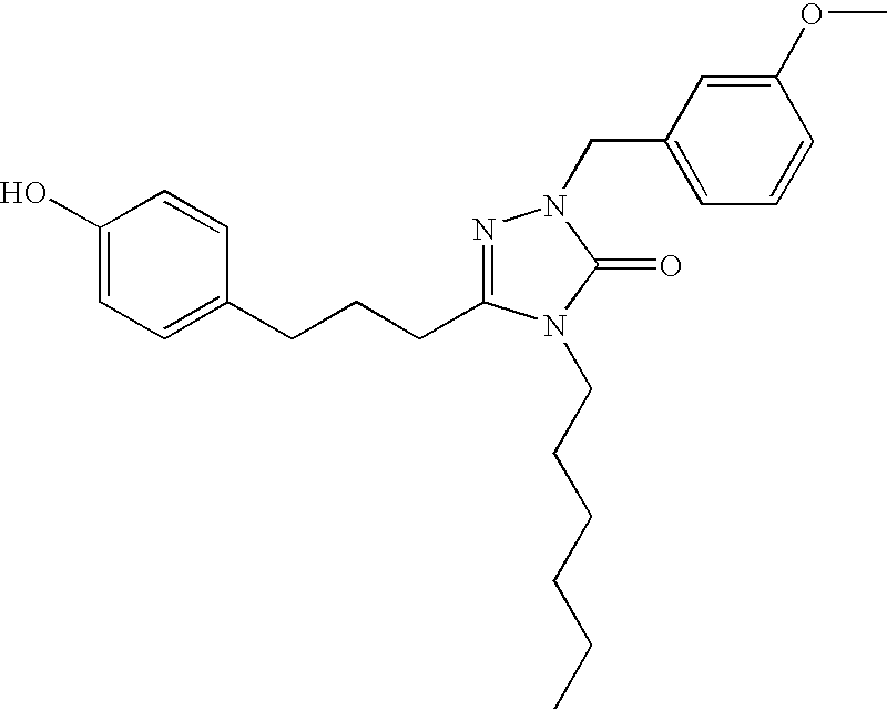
C1(O)=CC=C(CCCC2=NN(CC3=CC=CC(OC)=C3)C(=O)N2CCCCCC)C=C1
